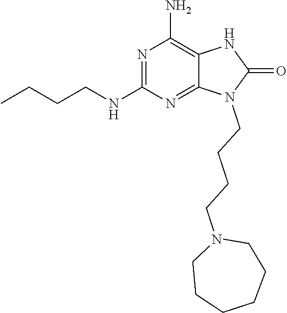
N1=C(NCCCC)N=C2C(=C1N)NC(=O)N2CCCCN1CCCCCC1
